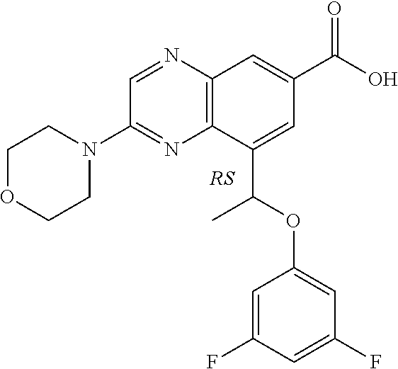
C1OCCN(C2=NC3=C(N=C2)C=C(C(O)=O)C=C3C(OC2=CC(F)=CC(F)=C2)C)C1
